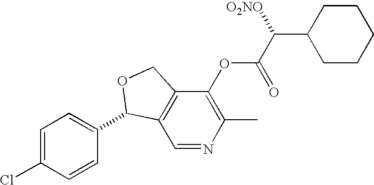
C1=C(Cl)C=CC(C2C3=C(C(OC(=O)C(C4CCCCC4)[O2NO])=C(C)N=C3)CO2)=C1
